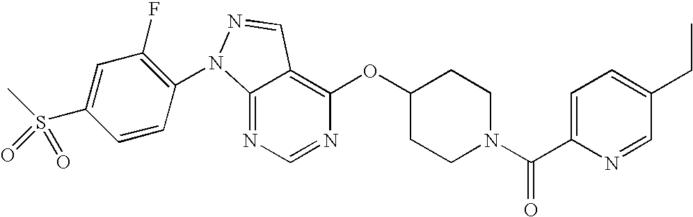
C12=NC=NC(OC3CCN(C(C4=CC=C(CC)C=N4)=O)CC3)=C1C=NN2C1=C(F)C=C(S(C)(=O)=O)C=C1
